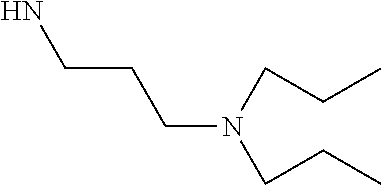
NCCCN(CCC)CCC
